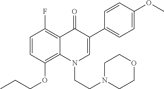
C1=CC(OCCC)=C2C(=C1F)C(=O)C(C1=CC=C(OC)C=C1)=CN2CCN1CCOCC1
